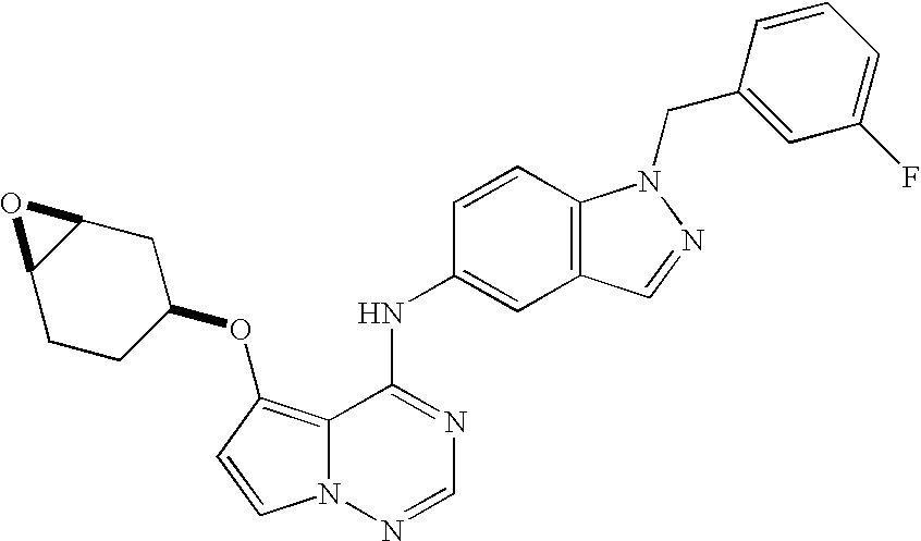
C12=C(OC3CC4C(CC3)O4)C=CN1N=CN=C2NC1=CC2=C(C=C1)N(CC1=CC(F)=CC=C1)N=C2
